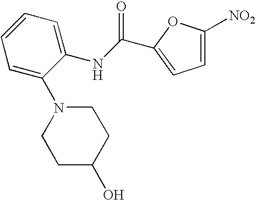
C1=C([NO2])OC(C(NC2=CC=CC=C2N2CCC(O)CC2)=O)=C1
